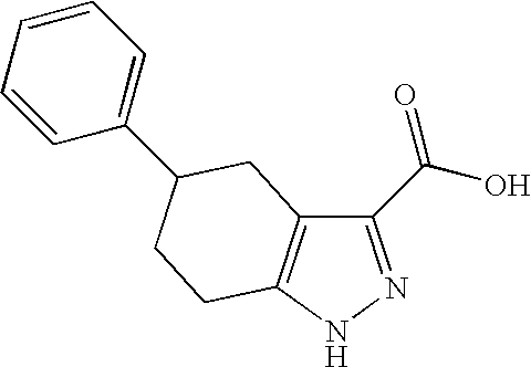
C1(C(O)=O)=NNC2=C1CC(C1=CC=CC=C1)CC2
